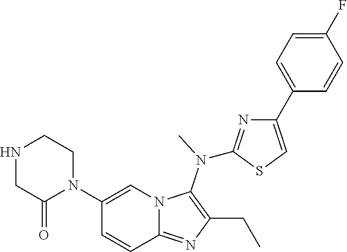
N1(C2=CN3C(=NC(CC)=C3N(C)C3=NC(C4=CC=C(F)C=C4)=CS3)C=C2)CCNCC1=O
